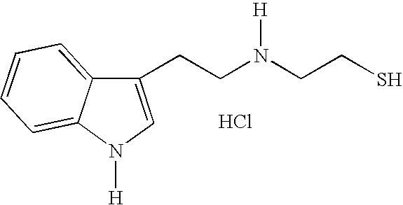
C1(CCN(CCS)[H])=CN([H])C2=CC=CC=C12.Cl
